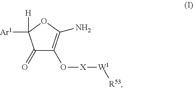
C1(=O)C(O[X][W1][R53])=C(N)OC1([H])[Ar1]
